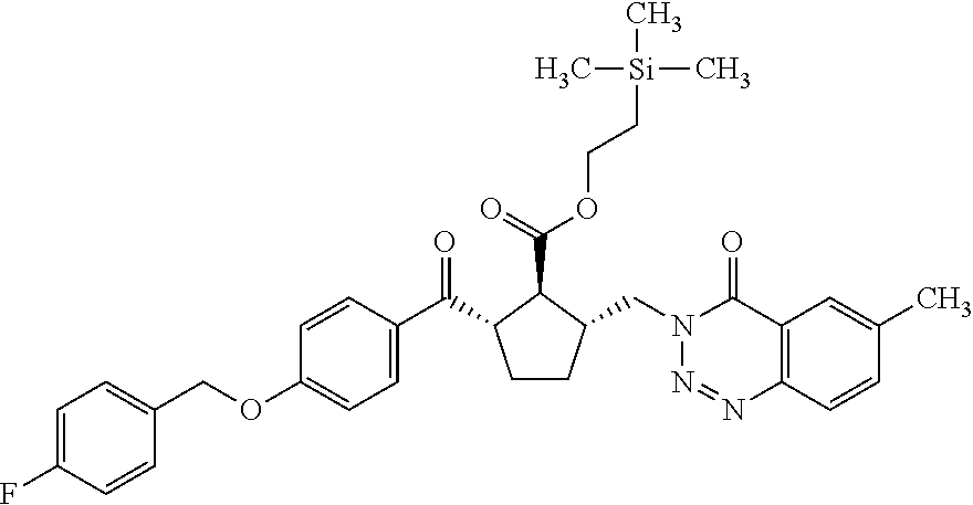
C1=C(F)C=CC(COC2=CC=C(C(=O)C3CCC(CN4N=NC5=C(C4=O)C=C(C)C=C5)C3C(=O)OCC[Si](C)(C)C)C=C2)=C1
